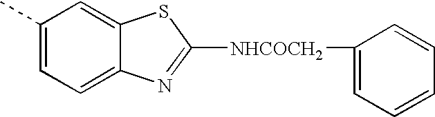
C1(C)=CC=C2C(=C1)SC([NHCOCH2]C1=CC=CC=C1)=N2
